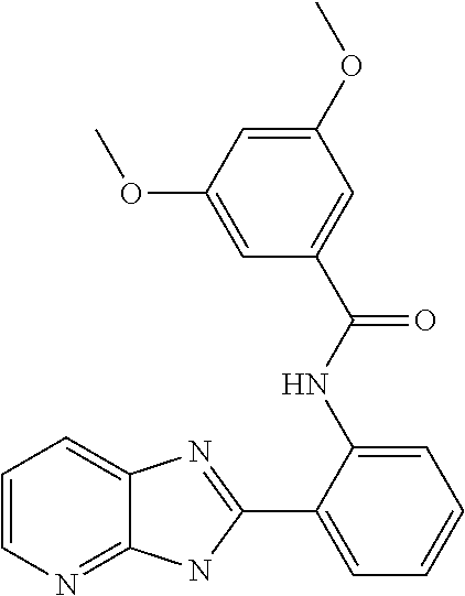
C1(NC(C2=CC(OC)=CC(OC)=C2)=O)=CC=CC=C1C1=NC2=CC=CN=C2N1
